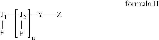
[J1]([J2]([Y][Z])F)F
